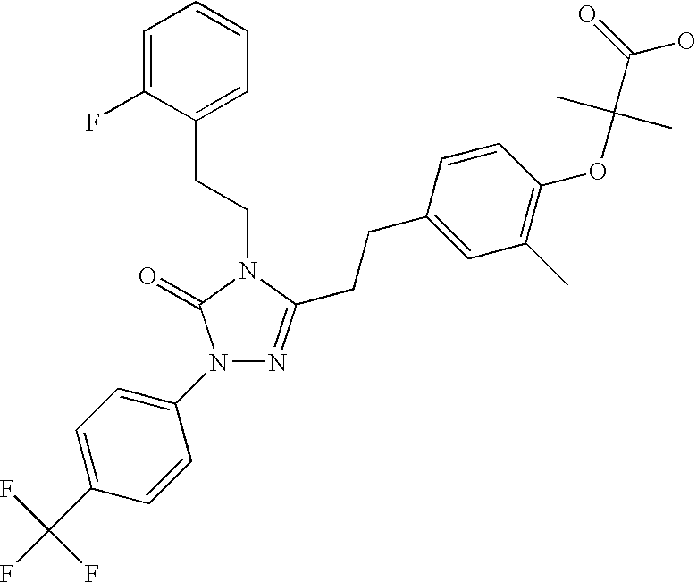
C1=C(F)C(CCN2C(=O)N(C3=CC=C(C(F)(F)F)C=C3)N=C2CCC2=CC(C)=C(OC(C(=O)O)(C)C)C=C2)=CC=C1
